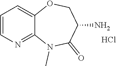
C1=CN=C2C(=C1)OCC(N)C(=O)N2C.Cl
